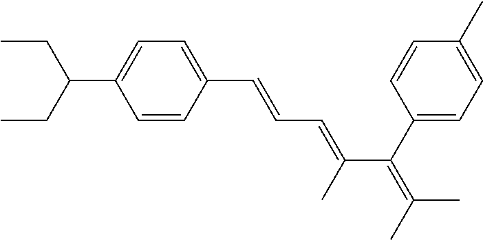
C1(C=CC=C(C(C2=CC=C(C)C=C2)=C(C)C)C)=CC=C(C(CC)CC)C=C1
